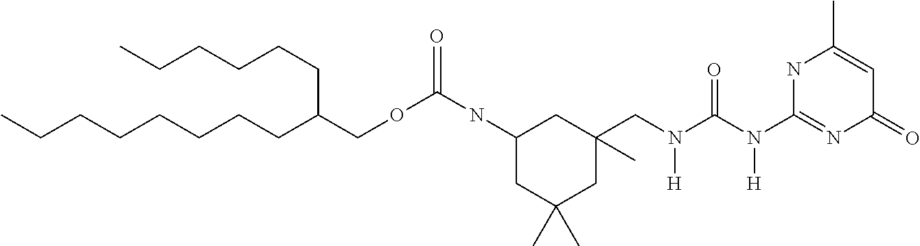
CCCCCCCCC(COC(=O)NC1CC(C)(C)CC(C)(CN([H])C(N([H])C2=NC(=O)C=C(C)N2)=O)C1)CCCCCC
